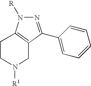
N1([R])N=C(C2=CC=CC=C2)C2=C1CCN([R1])C2
